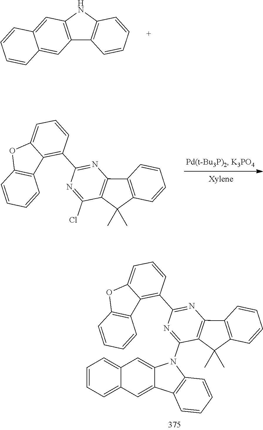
C12=C(NC3=C1C=CC=C3)C=C1C(=C2)C=CC=C1.C1(C2=C3C(=CC=C2)OC2=C3C=CC=C2)=NC2=C(C(Cl)=N1)C(C)(C)C1=C2C=CC=C1.C12=CC3=CC=CC=C3C=C1N(C1=NC(C3=C4C(=CC=C3)OC3=C4C=CC=C3)=NC3=C1C(C)(C)C1=C3C=CC=C1)C1=C2C=CC=C1
